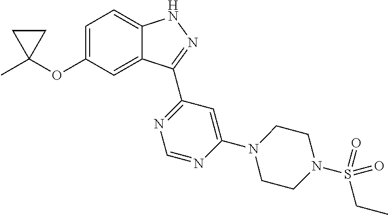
C1C(C)(OC2=CC=C3C(=C2)C(C2=NC=NC(N4CCN(S(CC)(=O)=O)CC4)=C2)=NN3)C1
